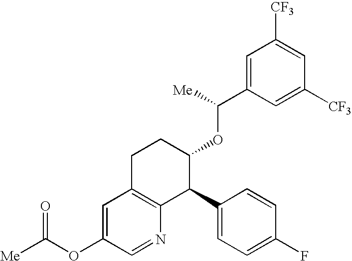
C1=C(C([Me])OC2CCC3=C(C2C2=CC=C(F)C=C2)N=CC(OC([Me])=O)=C3)C=C([CF3])C=C1[CF3]
